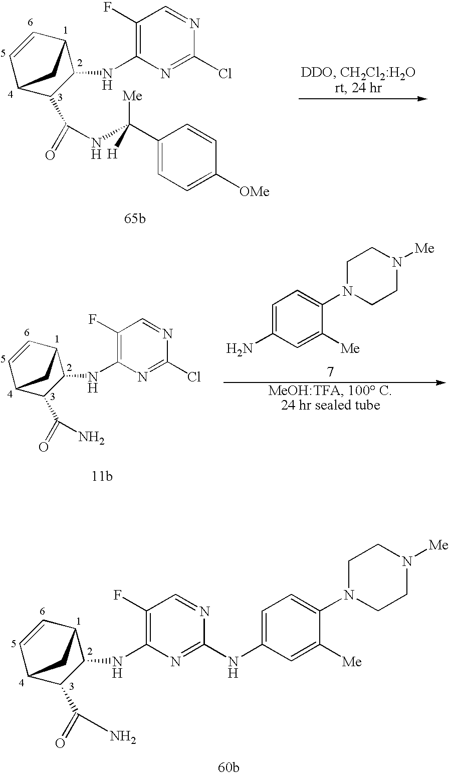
C1(NC2=C(F)C=NC(NC3=CC=C(N4CCN([Me])CC4)C([Me])=C3)=N2)C2CC(C=C2)C1C(=O)N.C1(NC2=C(F)C=NC(Cl)=N2)C2CC(C=C2)C1C(=O)NC(C1=CC=C([OMe])C=C1)([H])[Me].C1(NC2=C(F)C=NC(Cl)=N2)C2CC(C=C2)C1C(=O)N.C1=C(N)C=C([Me])C(N2CCN([Me])CC2)=C1
